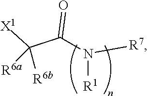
[X1]C(C(N([R7])[R1])=O)([R6b])[R6a]
